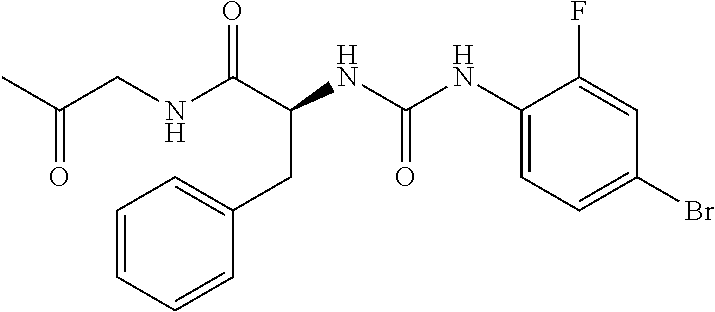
C1(CC(NC(=O)NC2=CC=C(Br)C=C2F)C(NCC(C)=O)=O)=CC=CC=C1
